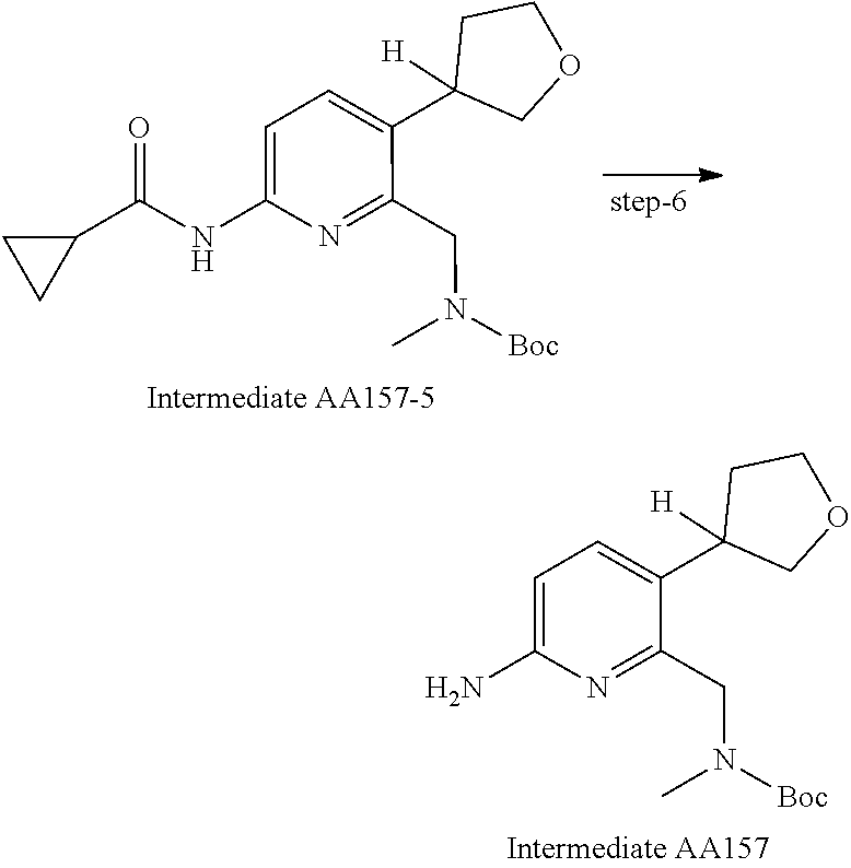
C1=C(C2([H])COCC2)C(CN(C)[Boc])=NC(NC(C2CC2)=O)=C1.C1=C(C2([H])COCC2)C(CN(C)[Boc])=NC(N)=C1
